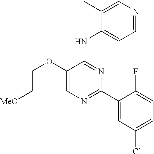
C1=C(OCC[MeO])C(NC2=CC=NC=C2C)=NC(C2=CC(Cl)=CC=C2F)=N1
